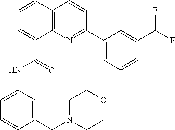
C1=CC2=C(C(C(=O)NC3=CC=CC(CN4CCOCC4)=C3)=C1)N=C(C1=CC=CC(C(F)F)=C1)C=C2
